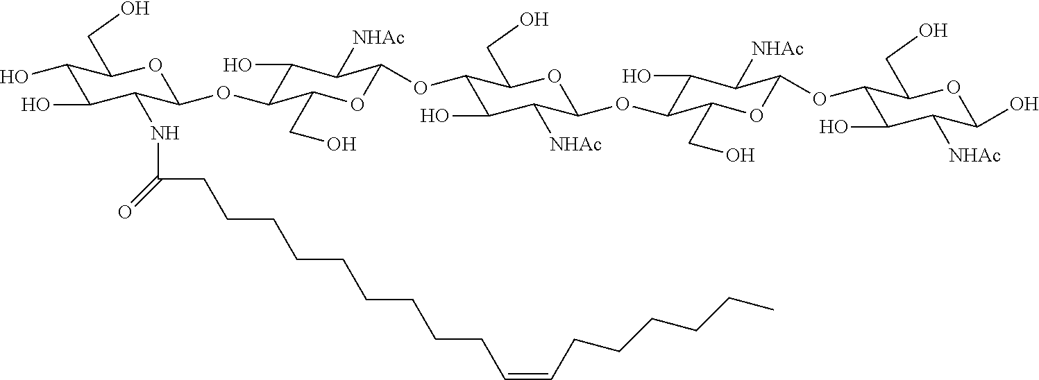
C1(O)C(O)C(NC(CCCCCCCCCC=CCCCCCC)=O)C(OC2C(O)C([NHAc])C(OC3C(O)C([NHAc])C(OC4C(O)C([NHAc])C(OC5C(O)C([NHAc])C(O)OC5CO)OC4CO)OC3CO)OC2CO)OC1CO
